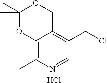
C12=C(C)N=CC(CCl)=C1COC(C)(C)O2.Cl
